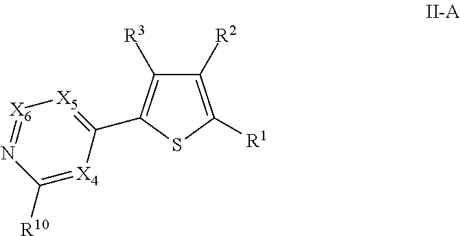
C1([R2])=C([R1])SC(C2=[X5][X6]=NC([R10])=[X4]2)=C1[R3]
